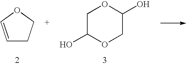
C1=COCC1.C1C(O)OCC(O)O1
